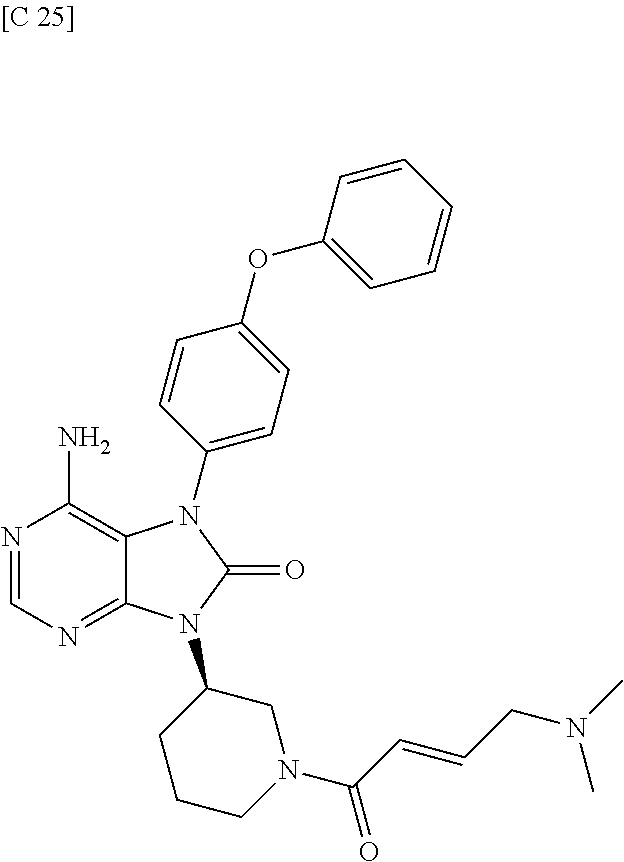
N1=CN=C2C(=C1N)N(C1=CC=C(OC3=CC=CC=C3)C=C1)C(=O)N2C1CCCN(C(C=CCN(C)C)=O)C1
